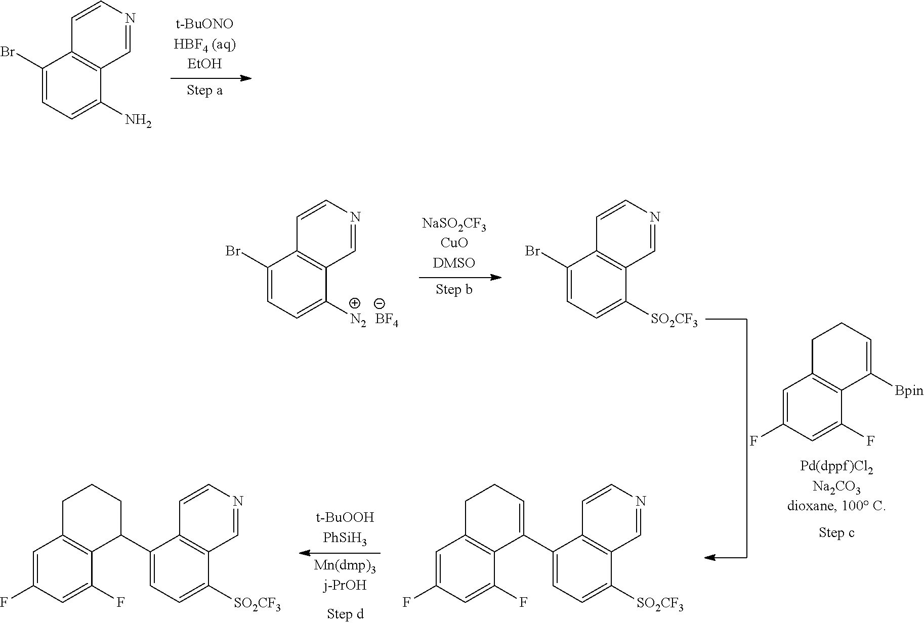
N1=CC2=C(C=C1)C(Br)=CC=C2N.N1=CC2=C(C=C1)C(Br)=CC=C2[N2].[BF4].C1=C(F)C=C(F)C2=C1CCC=C2[Bpin].N1=CC2=C(C=C1)C(Br)=CC=C2[SO2CF3].C1(C2=CCCC3=C2C(F)=CC(F)=C3)=CC=C([SO2CF3])C2=C1C=CN=C2.C1(C2C3=C(C=C(F)C=C3F)CCC2)=CC=C([SO2CF3])C2=C1C=CN=C2
